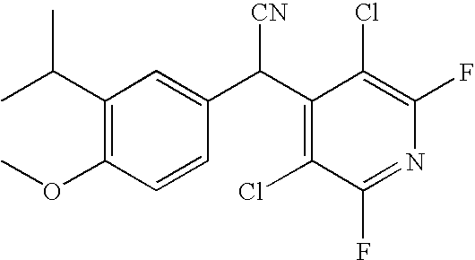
C(C1=C(OC)C=CC(C(C2=C(Cl)C(F)=NC(F)=C2Cl)[CN])=C1)(C)C
